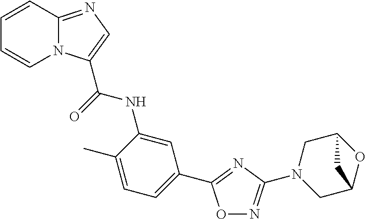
O1N=C(N2CC3OC(C2)C3)N=C1C1=CC=C(C)C(NC(=O)C2=CN=C3N2C=CC=C3)=C1
